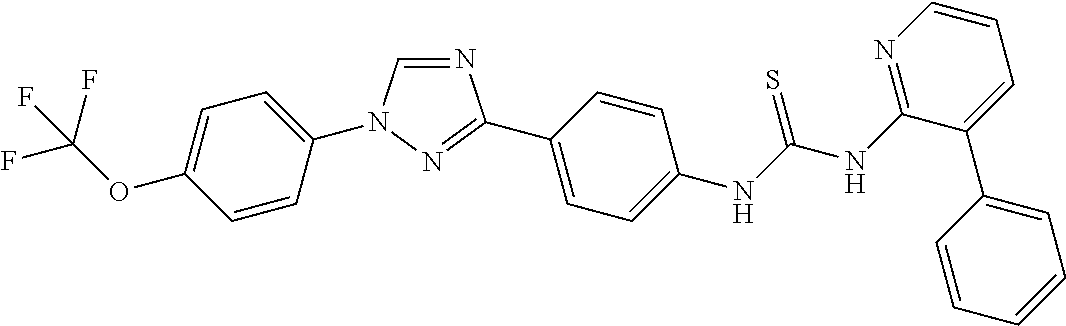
C1=C(N2C=NC(C3=CC=C(NC(NC4=NC=CC=C4C4=CC=CC=C4)=S)C=C3)=N2)C=CC(OC(F)(F)F)=C1
